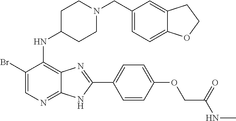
C1(Br)=CN=C2C(=C1NC1CCN(CC3=CC=C4C(=C3)CCO4)CC1)N=C(C1=CC=C(OCC(NC)=O)C=C1)N2
